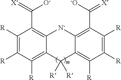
C1([R])=C([R])C([R])=C2C(=C1C(=[X])[O-])[N-]C1=C(C([-O])=[X])C([R])=C([R])C([R])=C1C2([R])[R]
